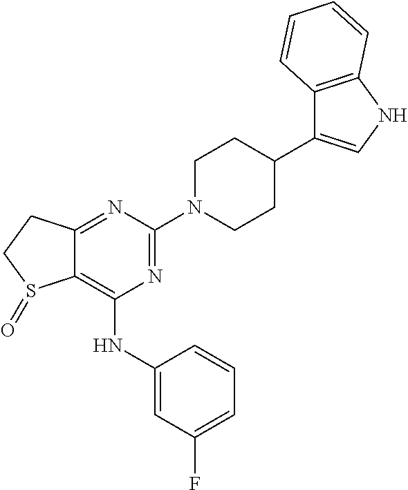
C1CN(C2=NC(NC3=CC(F)=CC=C3)=C3C(=N2)CCS3=O)CCC1C1=CNC2=C1C=CC=C2
